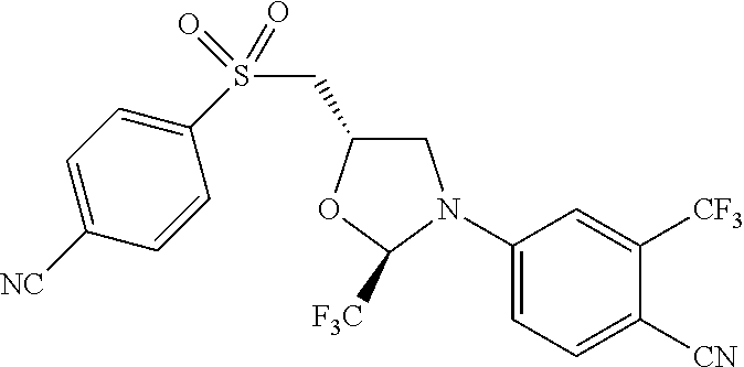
C1(N2CC(CS(C3=CC=C([NC])C=C3)(=O)=O)OC2[F3C])=CC=C([CN])C([CF3])=C1
